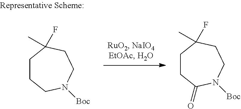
C1CCN([Boc])CCC1(C)F.C1CC(=O)N([Boc])CCC1(C)F
